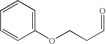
C1=CC=C(OCCC=O)C=C1
